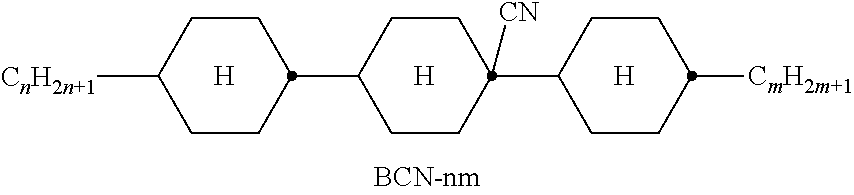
C1CC(C2CCC([CnH2n+1])CC2)CCC1(C1CCC([CmH2m+1])CC1)[CN].[H].[H].[H]
